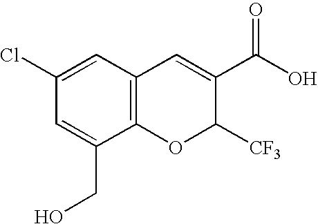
C12=C(C=C(Cl)C=C1CO)C=C(C(O)=O)C([CF3])O2
